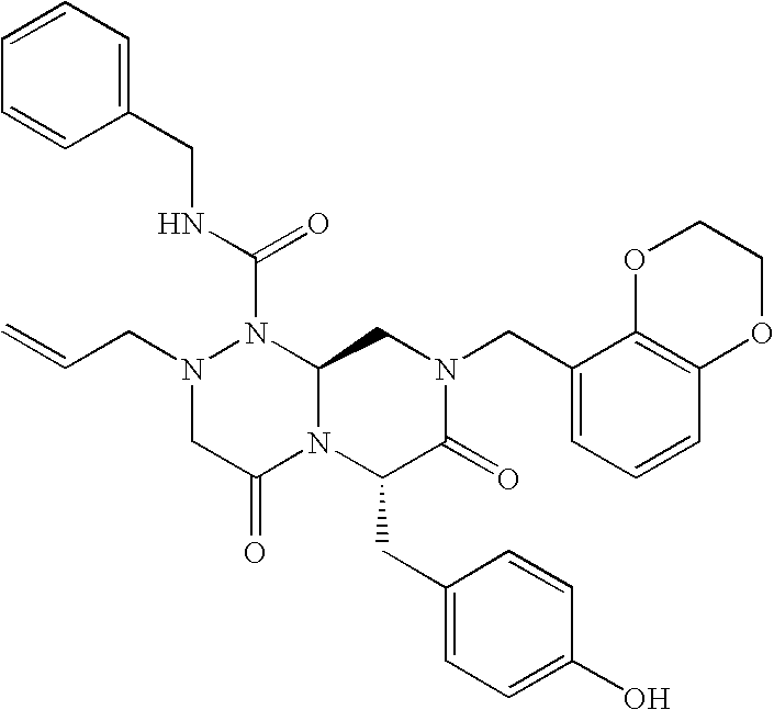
N(C(N1N(CC=C)CC(=O)N2C1CN(CC1=CC=CC3=C1OCCO3)C(=O)C2CC1=CC=C(O)C=C1)=O)CC1=CC=CC=C1
